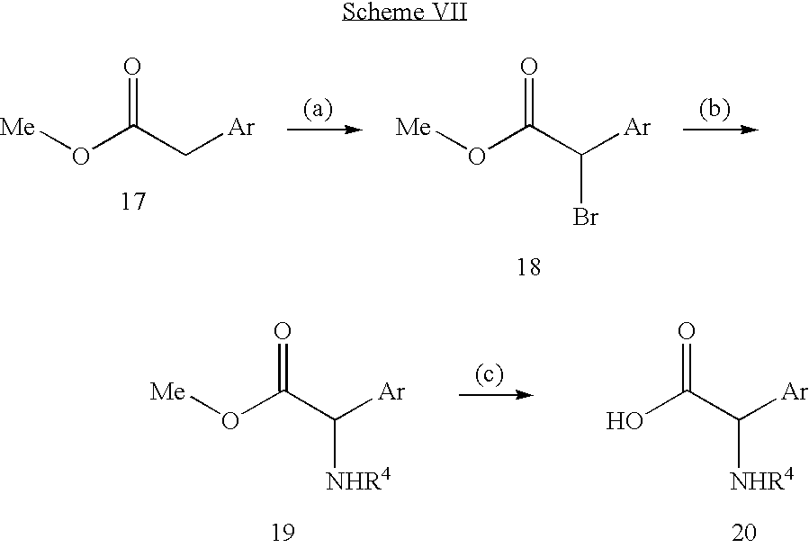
[Me]OC(C[Ar])=O.[Me]OC(C([Ar])Br)=O.[Me]OC(C([Ar])[NHR4])=O.OC(C([Ar])[NHR4])=O
